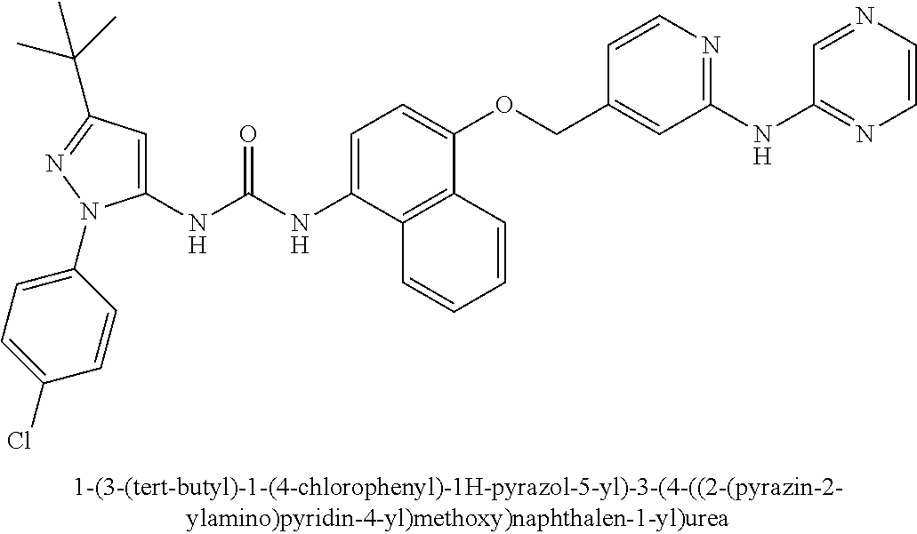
C1(NC(NC2=CC=C(OCC3=CC(NC4=NC=CN=C4)=NC=C3)C3=C2C=CC=C3)=O)=CC(C(C)(C)C)=NN1C1=CC=C(Cl)C=C1
